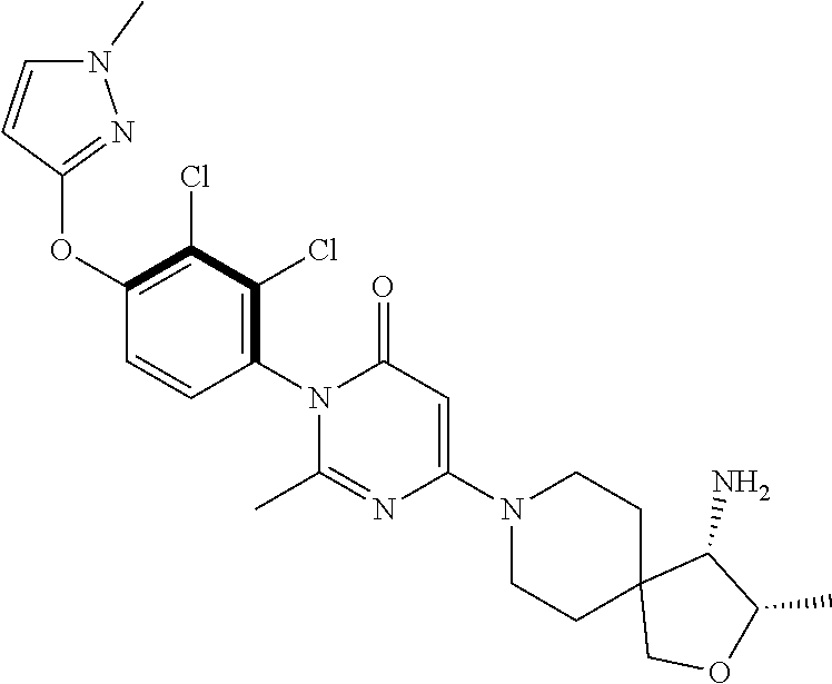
C1(OC2=NN(C)C=C2)=C(Cl)C(Cl)=C(N2C(C)=NC(N3CCC4(CC3)COC(C)C4N)=CC2=O)C=C1
